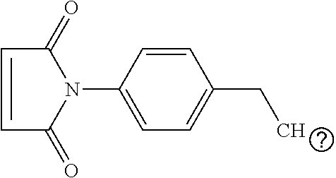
C1=CC(N2C(=O)C=CC2=O)=CC=C1CC
